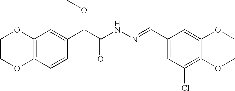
C12=C(C=CC(C(C(NN=CC3=CC(Cl)=C(OC)C(OC)=C3)=O)OC)=C1)OCCO2
